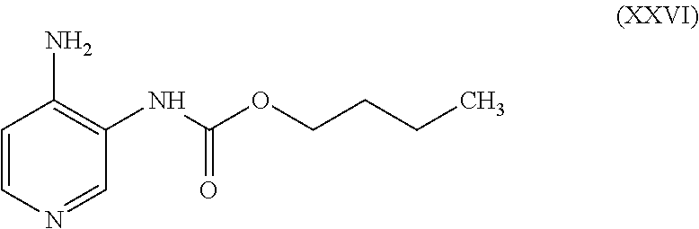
C1=CN=CC(NC(OCCCC)=O)=C1N
